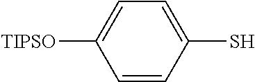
C1(S)=CC=C([TIPSO])C=C1
